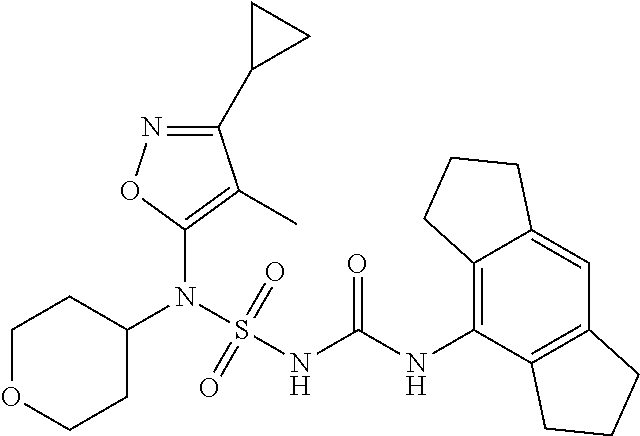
C1(N(S(NC(NC2=C3C(=CC4=C2CCC4)CCC3)=O)(=O)=O)C2CCOCC2)=C(C)C(C2CC2)=NO1
